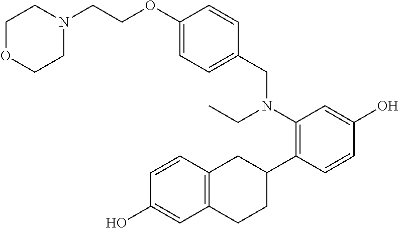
C1(N(CC2=CC=C(OCCN3CCOCC3)C=C2)CC)=C(C2CC3=C(CC2)C=C(O)C=C3)C=CC(O)=C1
